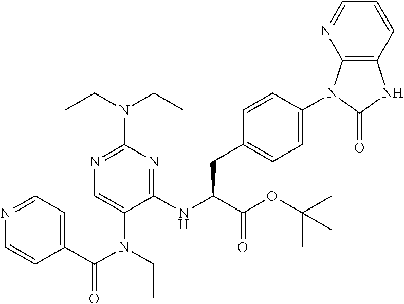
C1=CC(C(N(CC)C2=CN=C(N(CC)CC)N=C2NC(CC2=CC=C(N3C4=C(NC3=O)C=CC=N4)C=C2)C(OC(C)(C)C)=O)=O)=CC=N1
